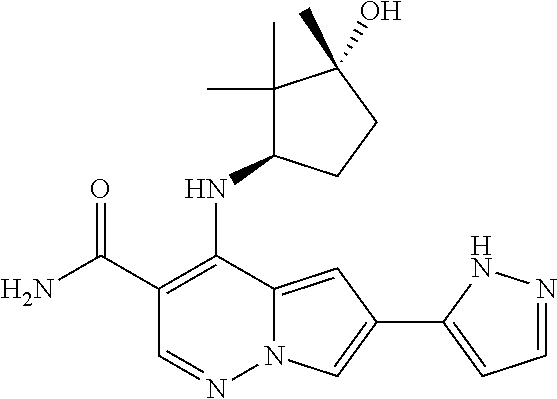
N12C(=CC(C3=CC=NN3)=C1)C(NC1C(C)(C)C(C)(O)CC1)=C(C(N)=O)C=N2
